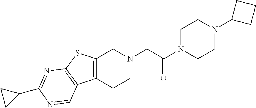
C1N(C(CN2CC3=C(CC2)C2=C(S3)N=C(C3CC3)N=C2)=O)CCN(C2CCC2)C1
